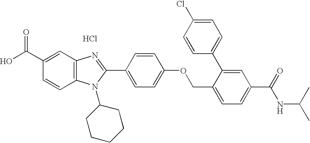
OC(C1=CC2=C(C=C1)N(C1CCCCC1)C(C1=CC=C(OCC3=CC=C(C(=O)NC(C)C)C=C3C3=CC=C(Cl)C=C3)C=C1)=N2)=O.Cl
